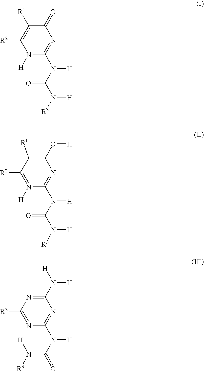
C1(N([H])[H])=NC([R2])=NC(N(C(=O)N([H])[R3])[H])=N1.C1(=O)C([R1])=C([R2])N([H])C(N(C(N([R3])[H])=O)[H])=N1.C1(O[H])=C([R1])C([R2])=N([H])C(N(C(N([R3])[H])=O)[H])=N1
